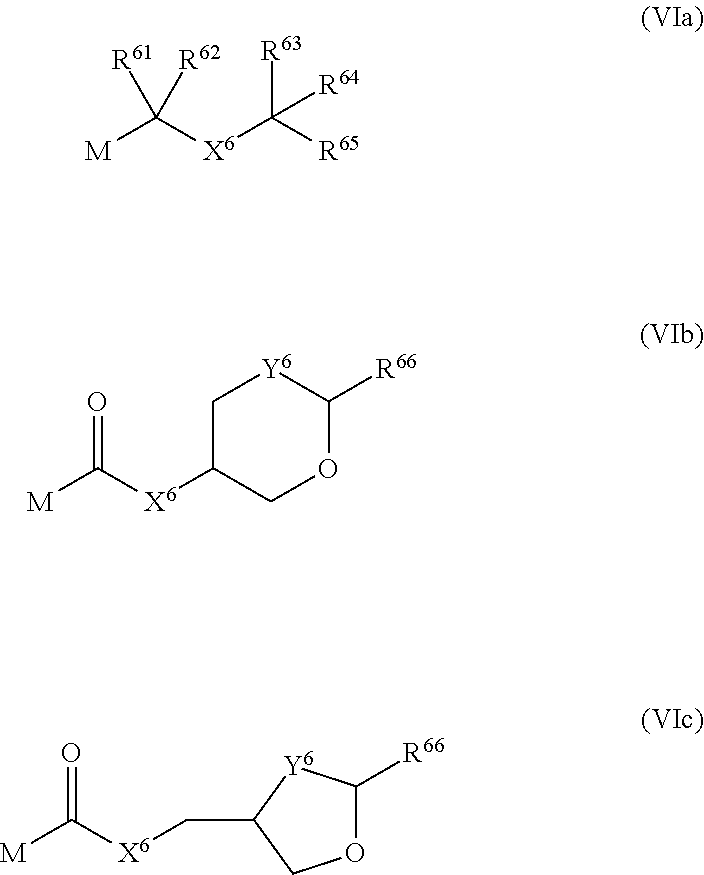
[M]C([X6]C([R65])([R63])[R64])([R61])[R62].[M]C([X6]C1COC([R66])[Y6]C1)=O.[M]C([X6]CC1COC([R66])[Y6]1)=O
